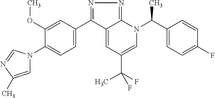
C1(C2=NN=C3C2=CC(C(F)(C)F)=CN3C(C2=CC=C(F)C=C2)C)=CC=C(N2C=C(C)N=C2)C(OC)=C1
